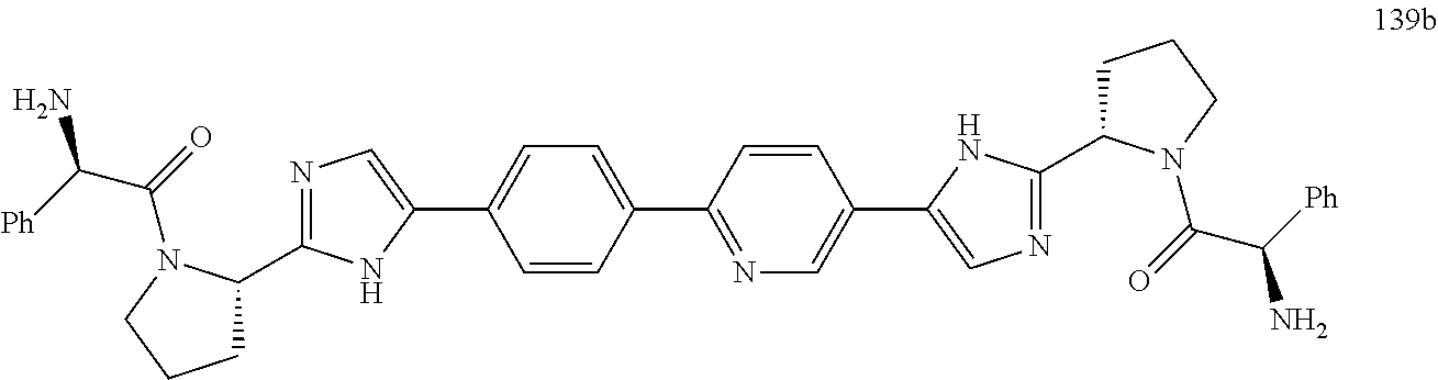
N1=C(C2CCCN2C(=O)C([Ph])N)NC(C2=CC=C(C3=NC=C(C4=CN=C(C5CCCN5C(=O)C(N)[Ph])N4)C=C3)C=C2)=C1
